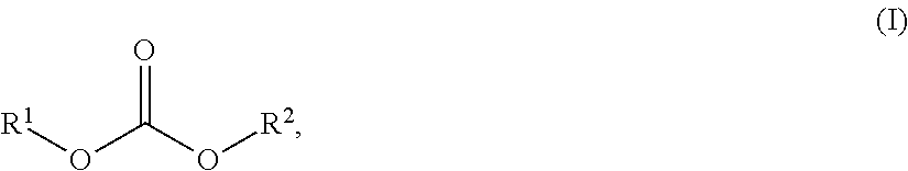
[R1]OC(O[R2])=O
